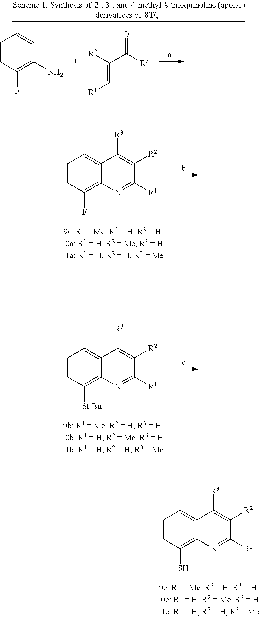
C1=CC(F)=C2C(=C1)C([R3])=C([R2])C([R1])=N2.C1=CC([St-Bu])=C2C(=C1)C([R3])=C([R2])C([R1])=N2.C1=CC(S)=C2C(=C1)C([R3])=C([R2])C([R1])=N2.C1=CC(F)=C(N)C=C1.[R2]C(C([R3])=O)=C[R1]
